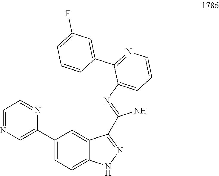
C1=NC=C(C2=CC=C3C(=C2)C(C2=NC4=C(N2)C=CN=C4C2=CC(F)=CC=C2)=NN3)N=C1
